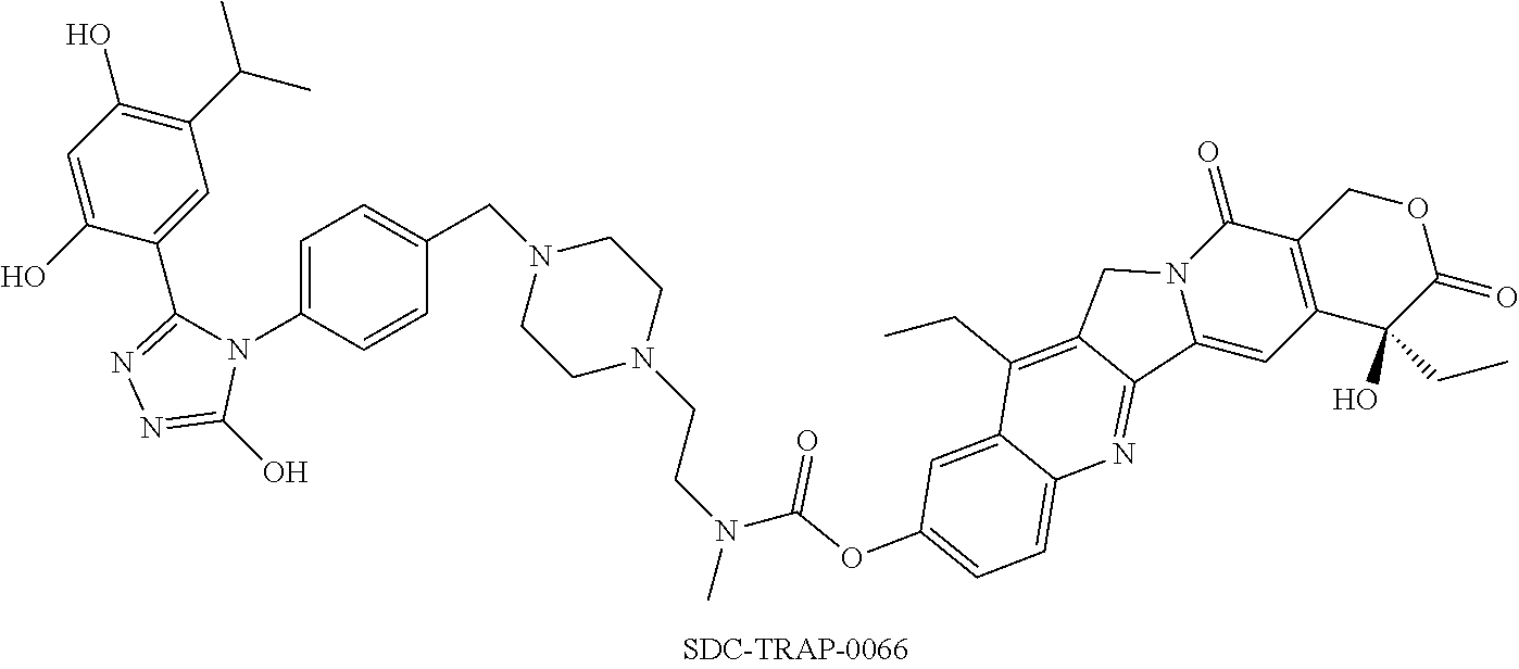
C1C2=C(C(O)(CC)C(=O)O1)C=C1N(C2=O)CC2=C(CC)C3=CC(OC(=O)N(C)CCN4CCN(CC5=CC=C(N6C(C7=CC(C(C)C)=C(O)C=C7O)=NN=C6O)C=C5)CC4)=CC=C3N=C12
